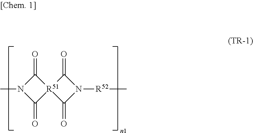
N1(C)C(=O)[R51]2(C1=O)C(=O)N([R52]C)C2=O
